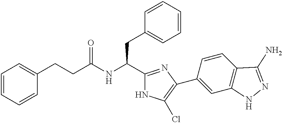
C1=CC=CC(CCC(NC(C2=NC(C3=CC4=C(C=C3)C(N)=NN4)=C(Cl)N2)CC2=CC=CC=C2)=O)=C1
